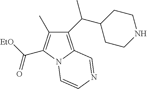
C1(C(C2CCNCC2)C)=C2N(C(C([EtO])=O)=C1C)C=CN=C2
